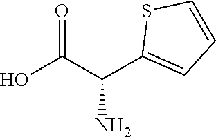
OC(C(C1=CC=CS1)N)=O
